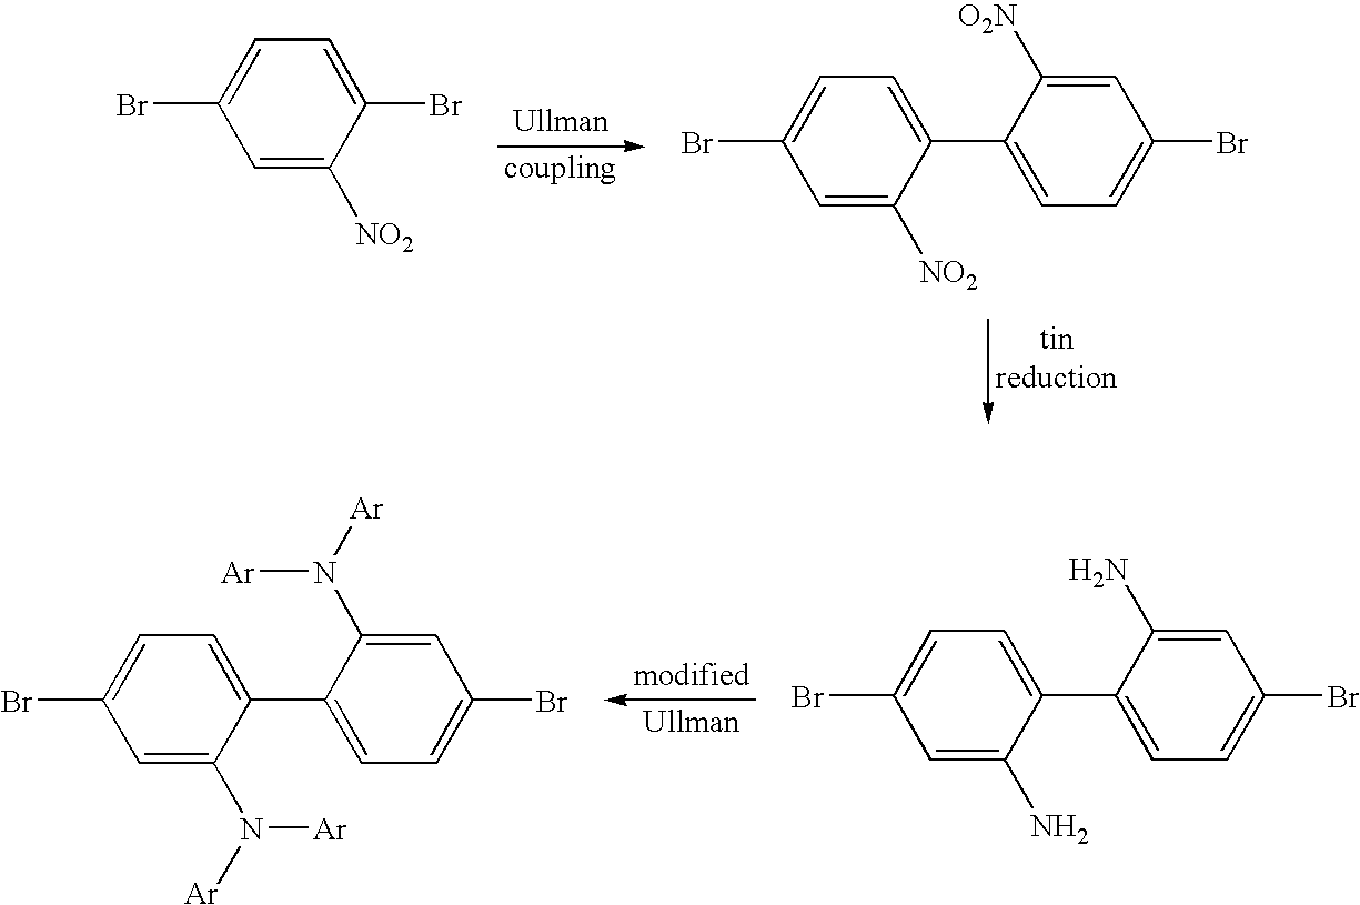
C1=C([NO2])C(Br)=CC=C1Br.C1=C([NO2])C(C2=CC=C(Br)C=C2[O2N])=CC=C1Br.C1=C(N)C(C2=CC=C(Br)C=C2N)=CC=C1Br.C1=C(N([Ar])[Ar])C(C2=CC=C(Br)C=C2N([Ar])[Ar])=CC=C1Br
